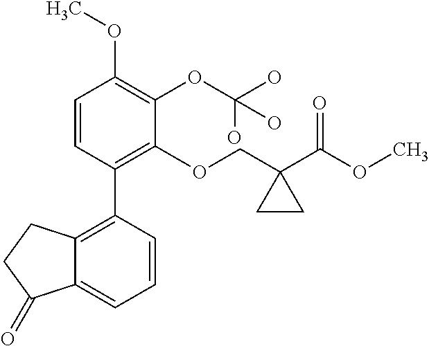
C1=CC(C2=C3C(=CC=C2)C(=O)CC3)=C(OCC2(C(OC)=O)CC2)C(OC(O)(O)O)=C1OC
